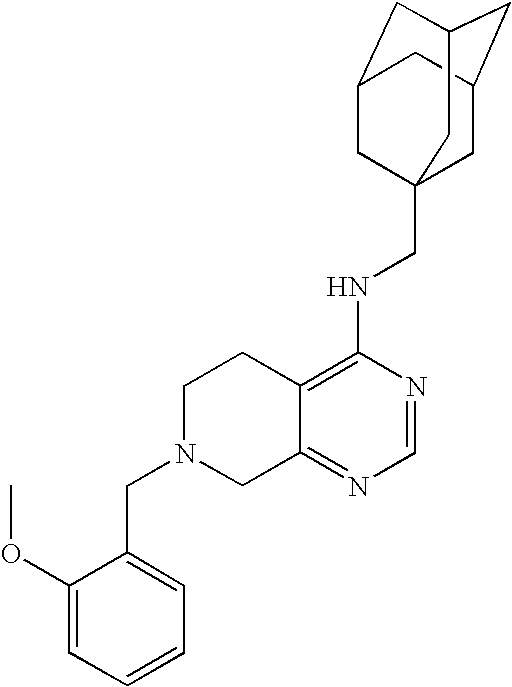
C12=C(NCC34CC5CC(CC(C3)C5)C4)N=CN=C1CN(CC1=CC=CC=C1OC)CC2
